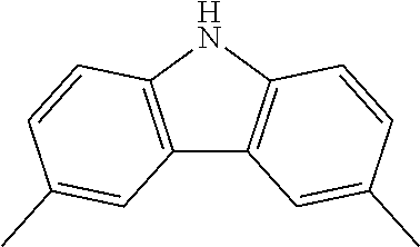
C12=C(NC3=C1C=C(C)C=C3)C=CC(C)=C2
